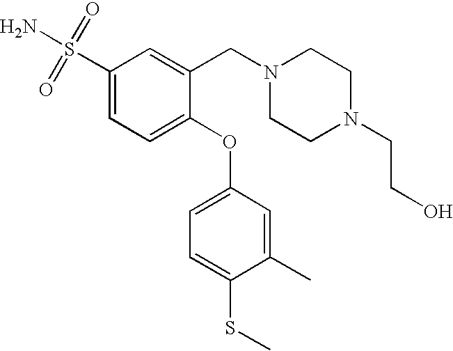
C1(S(N)(=O)=O)=CC=C(OC2=CC=C(SC)C(C)=C2)C(CN2CCN(CCO)CC2)=C1
